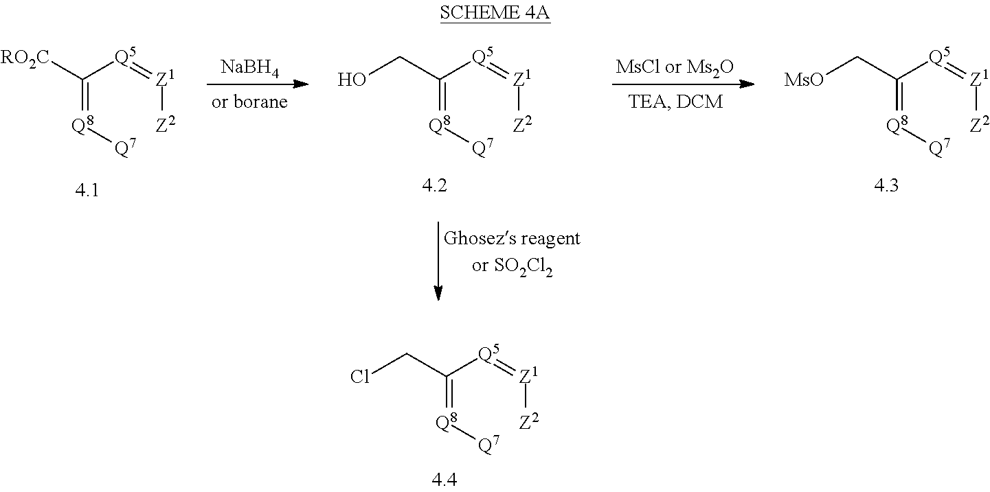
ClCC(=[Q8][Q7])[Q5]=[Z1][Z2].OCC(=[Q8][Q7])[Q5]=[Z1][Z2].[RO2C]C(=[Q8][Q7])[Q5]=[Z1][Z2].[NaBH4].[MsCl or Ms2O].C(C(=[Q8][Q7])[Q5]=[Z1][Z2])[MsO].[4.3]
